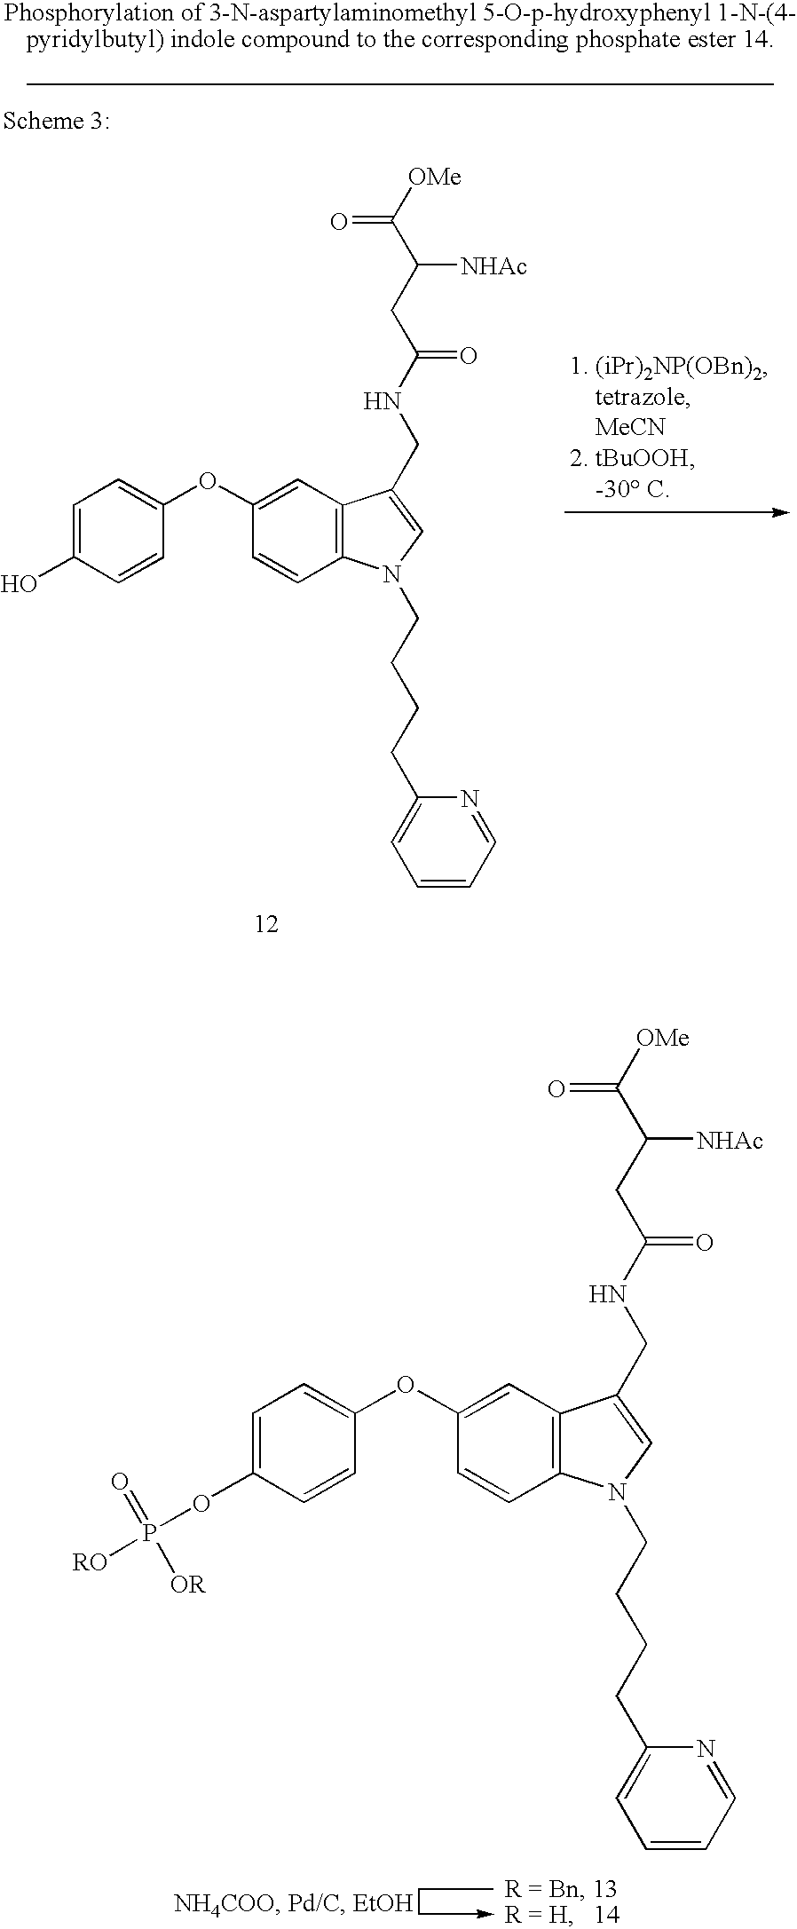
C1=C(O)C=CC(OC2=CC3=C(C=C2)N(CCCCC2=CC=CC=N2)C=C3CNC(CC(C([OMe])=O)[NHAc])=O)=C1.C1=C(OP([RO])(=O)[OR])C=CC(OC2=CC3=C(C=C2)N(CCCCC2=CC=CC=N2)C=C3CNC(CC(C([OMe])=O)[NHAc])=O)=C1
